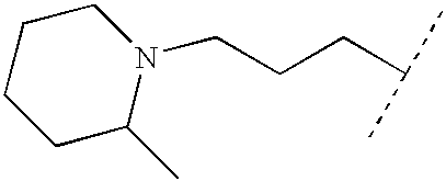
C1C(C)N(CCCC(C)C)CCC1
